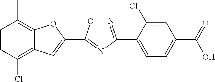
C1=CC(Cl)=C2C(=C1C)OC(C1=NC(C3=CC=C(C(=O)O)C=C3Cl)=NO1)=C2
